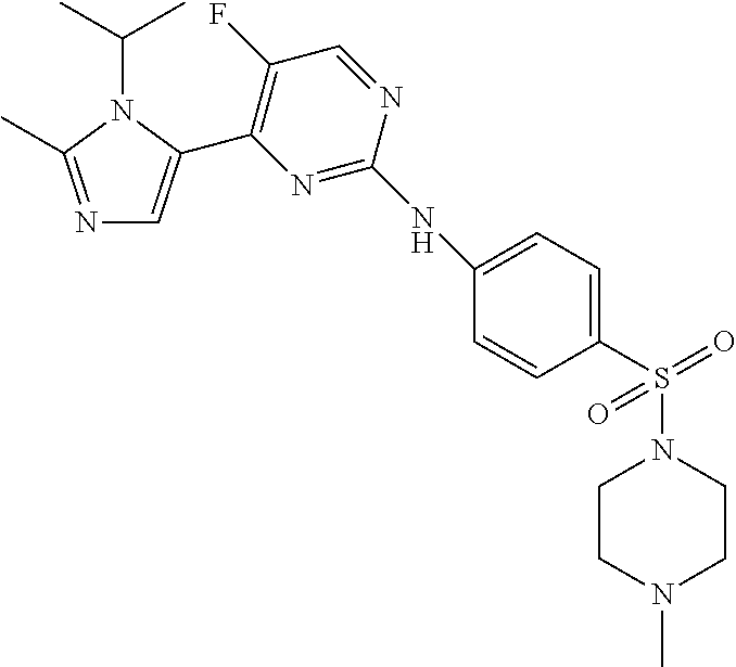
N1=C(C)N(C(C)C)C(C2=C(F)C=NC(NC3=CC=C(S(N4CCN(C)CC4)(=O)=O)C=C3)=N2)=C1
